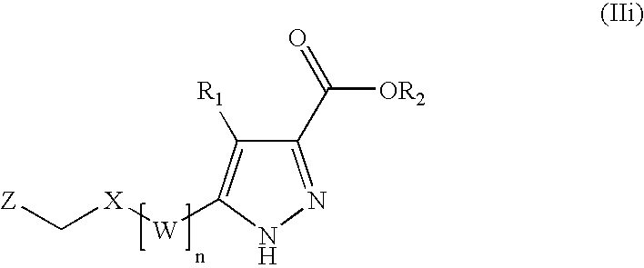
C1(C(=O)[OR2])=NNC([W][X]C[Z])=C1[R1]
